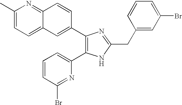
C1(C)=CC=C2C(=N1)C=CC(C1=C(C3=CC=CC(Br)=N3)NC(CC3=CC(Br)=CC=C3)=N1)=C2
